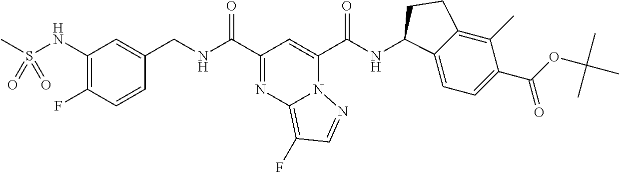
C1(NS(C)(=O)=O)=C(F)C=CC(CNC(C2=NC3=C(F)C=NN3C(C(NC3C4=CC=C(C(OC(C)(C)C)=O)C(C)=C4CC3)=O)=C2)=O)=C1
